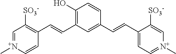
C1(O)=C(C=CC2=C([SO3-])C=[N+](C)C=C2)C=C(C=CC2=CC=[N+](C)C=C2[SO3-])C=C1
